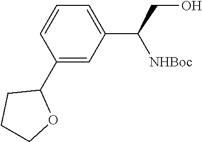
C1(C2CCCO2)=CC(C(CO)[NHBoc])=CC=C1
